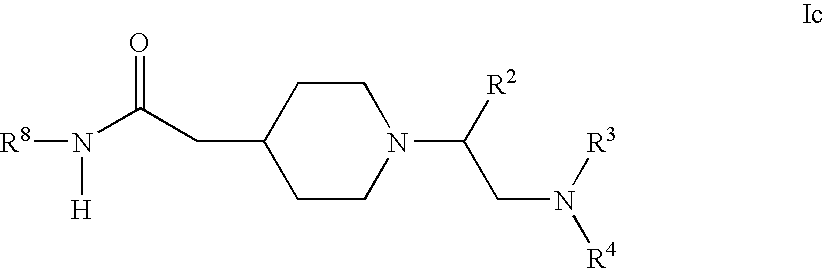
N(C(CC1CCN(C(CN([R3])[R4])[R2])CC1)=O)([R8])[H]
